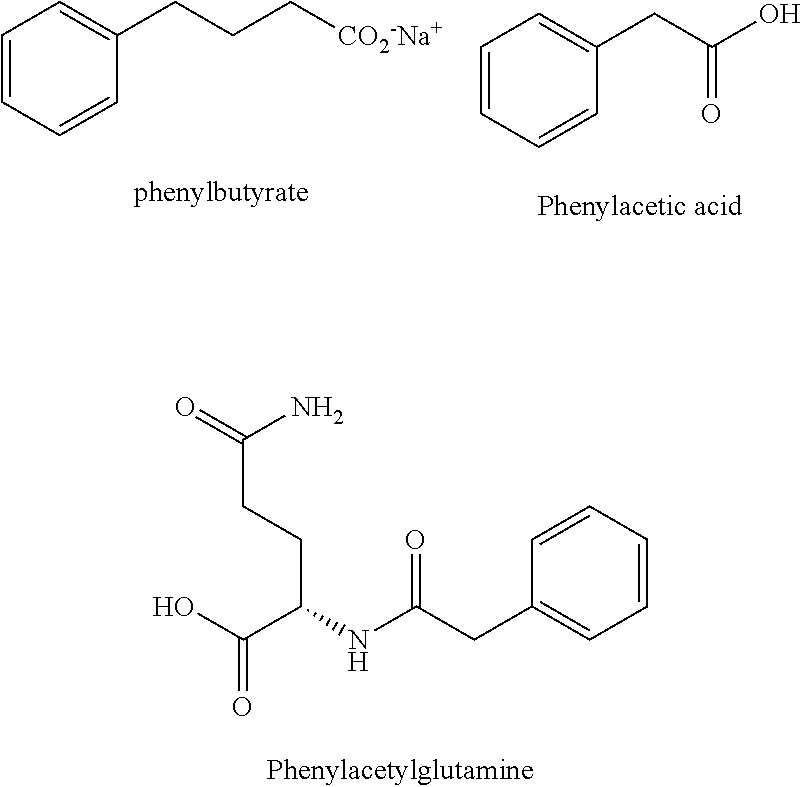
C1=CC=CC(CC(O)=O)=C1.C1=CC=CC(CCC[CO2-Na+])=C1.C1=CC(CC(NC(C(O)=O)CCC(=O)N)=O)=CC=C1
